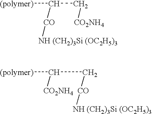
C([(polymer)])(C[CO2NH4])[CO][NH (CH2)3Si (OC2H5)3].C([(polymer)])(C[CO][NH (CH2)3Si (OC2H5)3])[CO2NH4]
